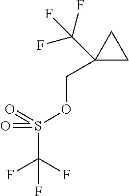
C1(C(F)(F)F)(COS(C(F)(F)F)(=O)=O)CC1
